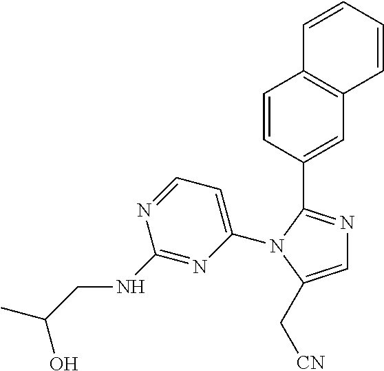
C1=C(N2C(C3=CC4=C(C=C3)C=CC=C4)=NC=C2C[CN])N=C(NCC(C)O)N=C1
